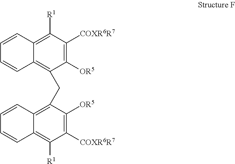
C12=C([R1])C([COXR6R7])=C([OR5])C(CC3=C4C(=C([R1])C([COXR6R7])=C3[OR5])C=CC=C4)=C1C=CC=C2
